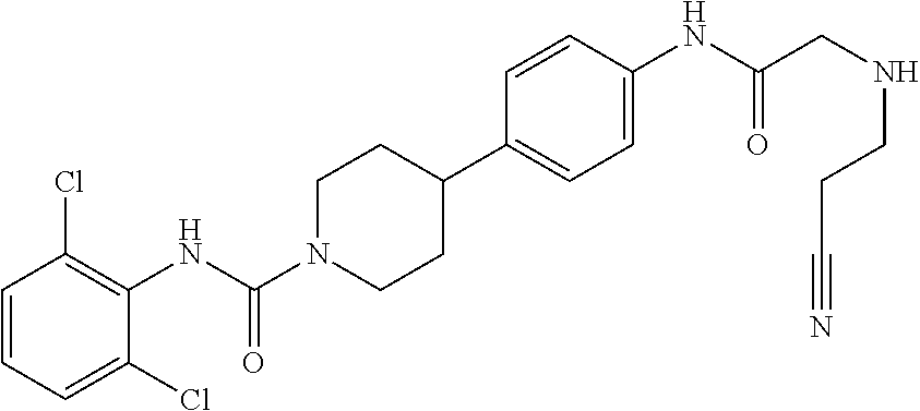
C1=CC=C(Cl)C(NC(N2CCC(C3=CC=C(NC(CNCCC#N)=O)C=C3)CC2)=O)=C1Cl
